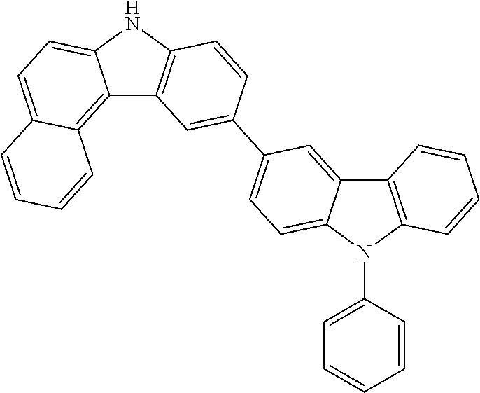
C12=C3C(=CC=C1NC1=C2C=C(C2=CC=C4C(=C2)C2=C(N4C4=CC=CC=C4)C=CC=C2)C=C1)C=CC=C3
